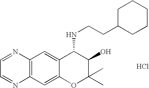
C12=C(C=C3C(=C1)C(NCCC1CCCCC1)C(O)C(C)(C)O3)N=CC=N2.Cl
